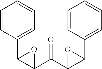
C1=CC(C2C(C(C3C(C4=CC=CC=C4)O3)=O)O2)=CC=C1
